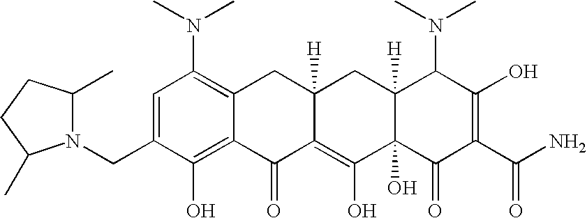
C1(CN2C(C)CCC2C)=CC(N(C)C)=C2C(=C1O)C(=O)C1=C(O)C3(O)C([H])(CC1([H])C2)C(N(C)C)C(O)=C(C(N)=O)C3=O
